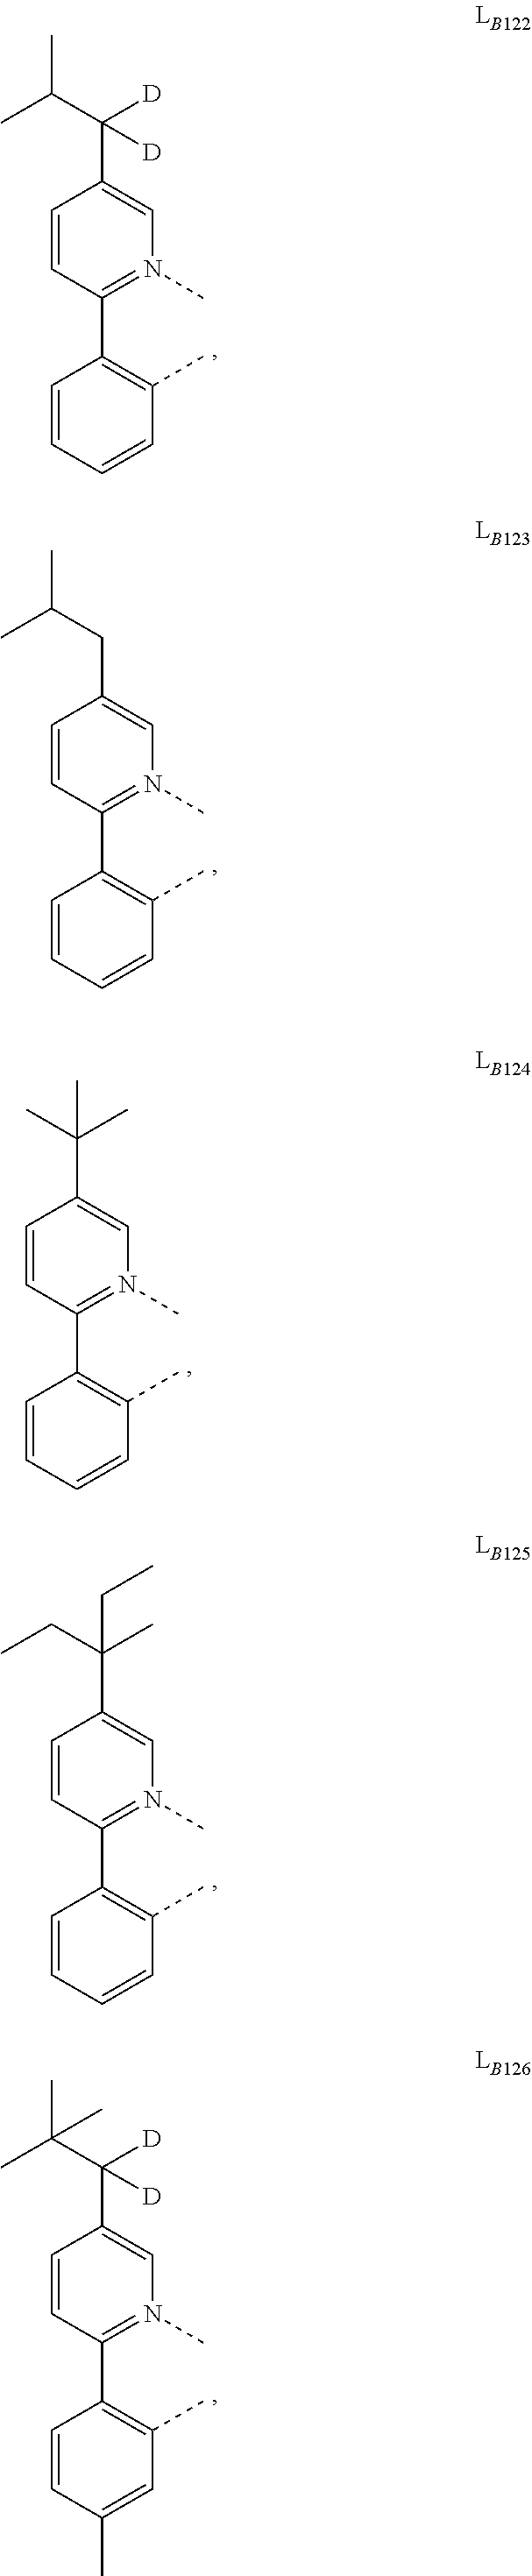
C1=CC(C2=C(C)C=CC=C2)=N(C)C=C1C(C(C)C)([D])[D].C1=CC(C2=C(C)C=CC=C2)=N(C)C=C1CC(C)C.C1=CC(C2=C(C)C=CC=C2)=N(C)C=C1C(C)(C)C.C1=CC(C2=C(C)C=CC=C2)=N(C)C=C1C(CC)(C)CC.C1=CC(C2=C(C)C=C(C)C=C2)=N(C)C=C1C(C(C)(C)C)([D])[D]
